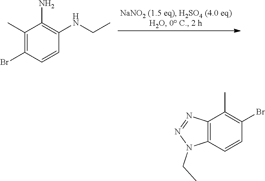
C1(C)=C(Br)C=CC(NCC)=C1N.C12=C(C=CC(Br)=C1C)N(CC)N=N2
